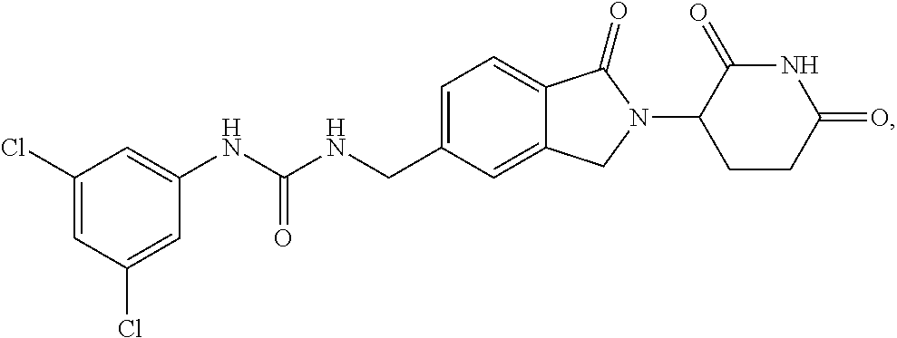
C1=C(CNC(NC2=CC(Cl)=CC(Cl)=C2)=O)C=C2C(=C1)C(=O)N(C1CCC(=O)NC1=O)C2
